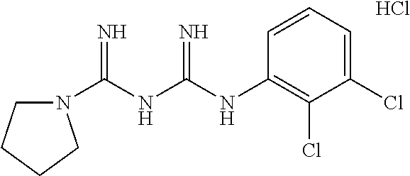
N1(C(NC(NC2=C(Cl)C(Cl)=CC=C2)=N)=N)CCCC1.Cl
